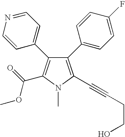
C1(C2=CC=C(F)C=C2)=C(C#CCCO)N(C)C(C(=O)OC)=C1C1=CC=NC=C1
